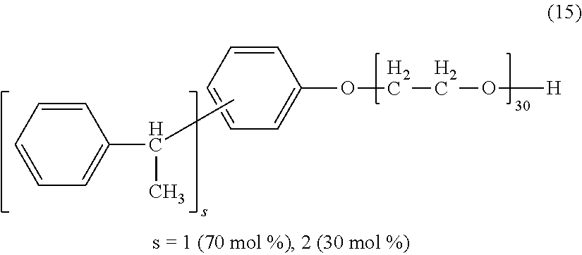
O(CCO[H])C1=CC=CC=C1.CC(C)C1=CC=CC=C1
